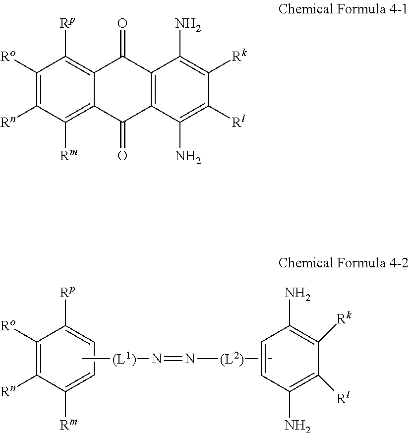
C1([Ro])=C([Rn])C([Rm])=CC=C1[Rp].C[(L1)]N=N[(L2)]C.C1=CC(N)=C([Rl])C([Rk])=C1N.C1([Ro])=C([Rn])C([Rm])=C2C(=C1[Rp])C(=O)C1=C(C2=O)C(N)=C([Rl])C([Rk])=C1N
